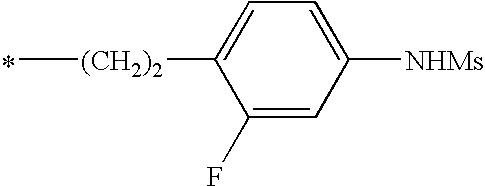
*.C[(CH2)2]C1=CC=C([NHMs])C=C1F
